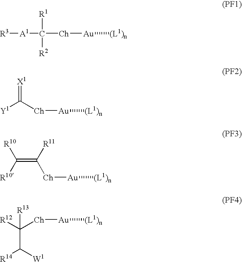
[R3][A1]C([Ch][Au][(L1)n])([R1])[R2].[Ch]([Au][(L1)n])C([Y1])=[X1].[Ch]([Au][(L1)n])C([R11])=C([R10])[R10].[Ch]([Au][(L1)n])C([R12])(C([R14])[W1])[R13]
